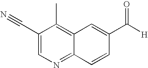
C1(C#N)=CN=C2C(=C1C)C=C(C([H])=O)C=C2
